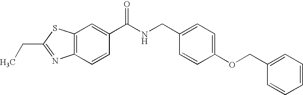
C12=C(C=C(C(NCC3=CC=C(OCC4=CC=CC=C4)C=C3)=O)C=C1)SC(CC)=N2
